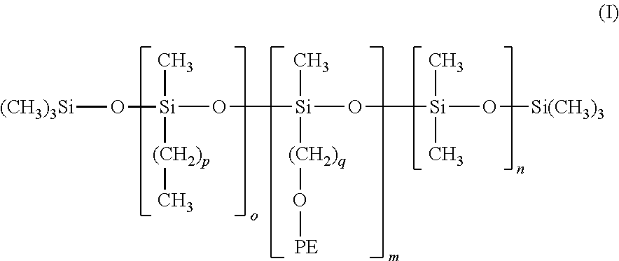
O([Si](O[Si](C)(O[Si(CH3)3])C)(C)[(CH2)q]O[PE])[Si](O[(CH3)3Si])(C)[(CH2)p]C
